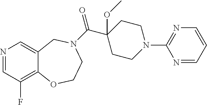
N1=CC(F)=C2C(=C1)CN(C(=O)C1(OC)CCN(C3=NC=CC=N3)CC1)CCO2
